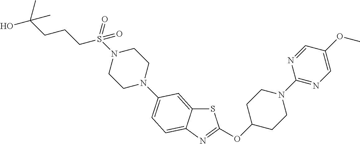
S1C2=CC(N3CCN(S(CCCC(C)(O)C)(=O)=O)CC3)=CC=C2N=C1OC1CCN(C2=NC=C(OC)C=N2)CC1
